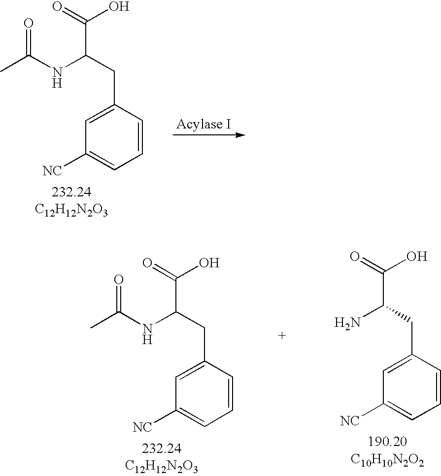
CC(NC(CC1=CC([NC])=CC=C1)C(=O)O)=O.CC(NC(CC1=CC([NC])=CC=C1)C(=O)O)=O.NC(CC1=CC([NC])=CC=C1)C(=O)O
